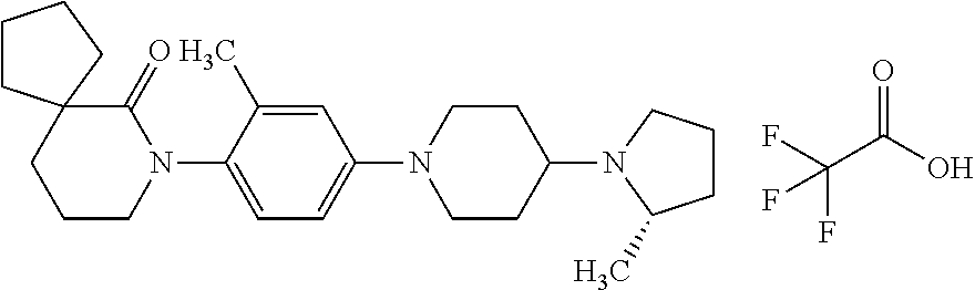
C1(N2CCC(N3C(C)CCC3)CC2)=CC=C(N2C(=O)C3(CCC2)CCCC3)C(C)=C1.C(C(O)=O)(F)(F)F
